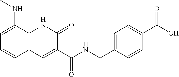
C(=O)(NCC1=CC=C(C(O)=O)C=C1)C1=CC2=C(NC1=O)C(NC)=CC=C2
